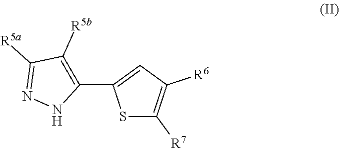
S1C([R7])=C([R6])C=C1C1=C([R5b])C([R5a])=NN1
